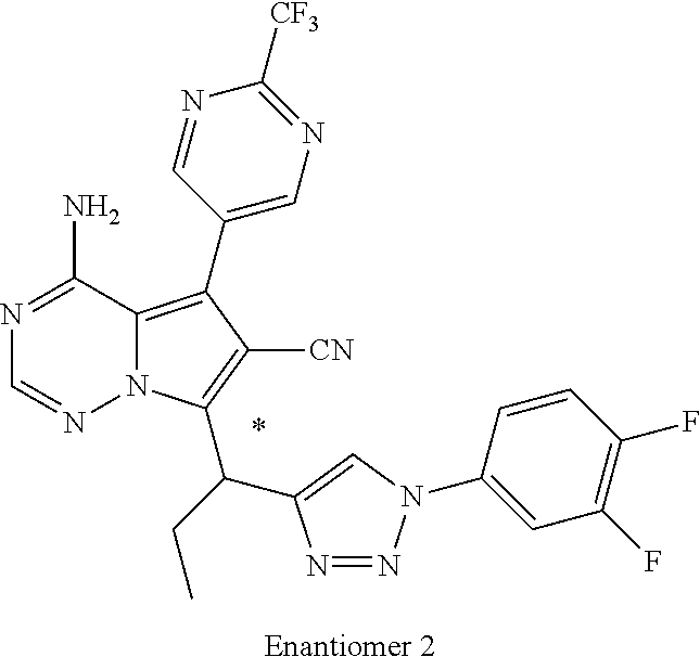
C12=C(C3=CN=C([CF3])N=C3)C([CN])=C(C(C3=CN(C4=CC(F)=C(F)C=C4)N=N3)CC)N1N=CN=C2N.*.[Enantiomer 2]
